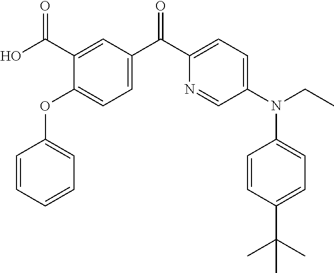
C1=CC=CC=C1OC1=CC=C(C(C2=CC=C(N(C3=CC=C(C(C)(C)C)C=C3)CC)C=N2)=O)C=C1C(O)=O
